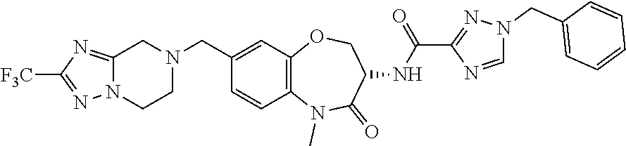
C12=NC([F3C])=NN1CCN(CC1=CC3=C(C=C1)N(C)C(=O)C(NC(=O)C1=NN(CC4=CC=CC=C4)C=N1)CO3)C2
